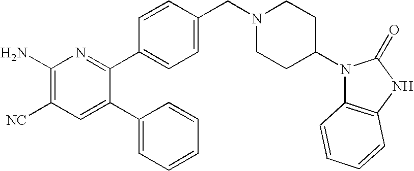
C1(N)=C([NC])C=C(C2=CC=CC=C2)C(C2=CC=C(CN3CCC(N4C5=C(NC4=O)C=CC=C5)CC3)C=C2)=N1
